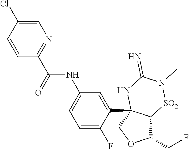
C1(CF)C2C(C3=CC(NC(C4=NC=C(Cl)C=C4)=O)=CC=C3F)(CO1)NC(=N)N(C)[SO2]2
